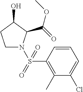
C1N(S(C2=C(C)C(Cl)=CC=C2)(=O)=O)C(C(OC)=O)C(O)C1
